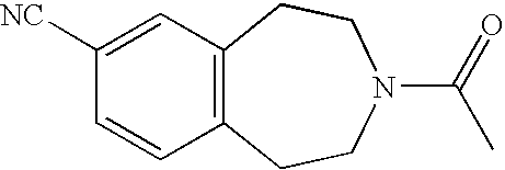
C12=C(CCN(C(=O)C)CC1)C=CC([NC])=C2
